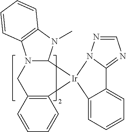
C1=C2C(=CC=C1)[Ir]1(N3C2=NC=N3)C2N(C3=C(N2C)C=CC=C3)CC2=C1C=CC=C2
